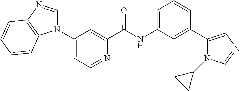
C1=C(NC(C2=CC(N3C=NC4=C3C=CC=C4)=CC=N2)=O)C=C(C2=CN=CN2C2CC2)C=C1
